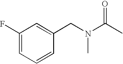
C1(F)=CC=CC(CN(C(C)=O)C)=C1
